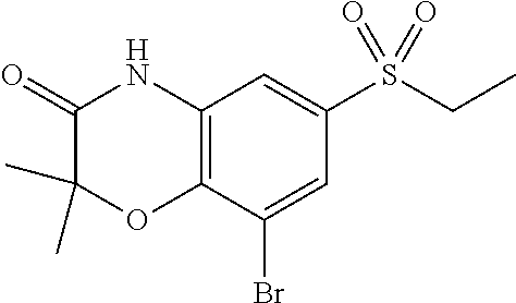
C1(=O)C(C)(C)OC2=C(N1)C=C(S(CC)(=O)=O)C=C2Br
